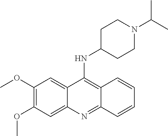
C1(OC)=C(OC)C=C2C(=C1)C(NC1CCN(C(C)C)CC1)=C1C(=N2)C=CC=C1
